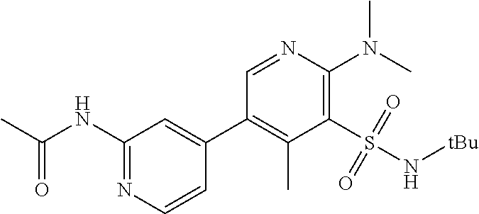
CC(NC1=NC=CC(C2=C(C)C(S(N[tBu])(=O)=O)=C(N(C)C)N=C2)=C1)=O
